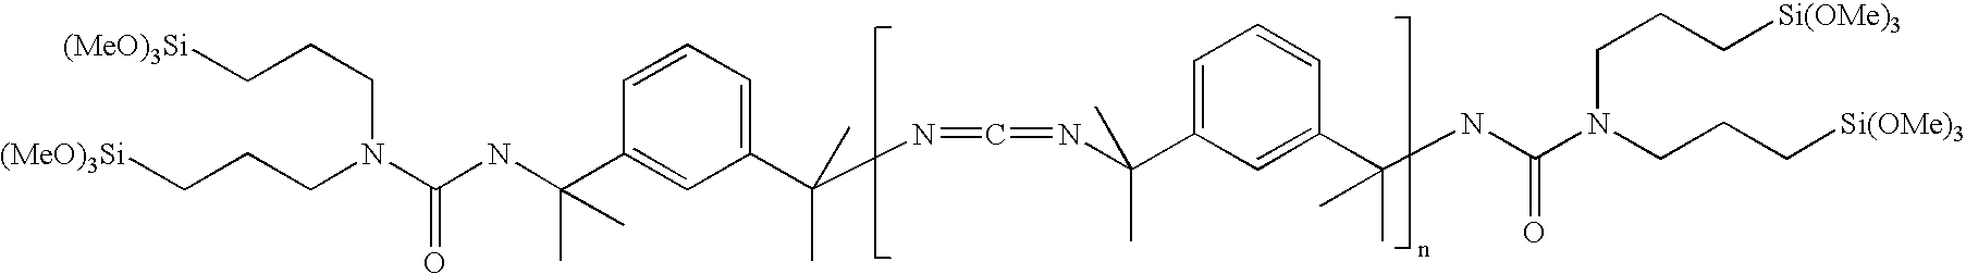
C(N(CCC[(MeO)3Si])C(=O)NC(C1=CC(C(C)(N=C=NC(C2=CC=CC(C(NC(N(CCC[Si(OMe)3])CCC[Si(OMe)3])=O)(C)C)=C2)(C)C)C)=CC=C1)(C)C)CC[(MeO)3Si]
